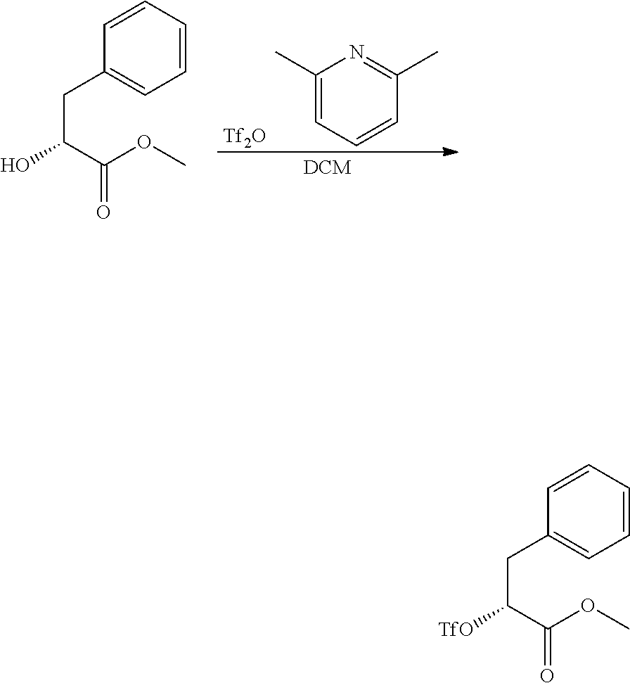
[Tf2O].C1(C)=CC=CC(C)=N1.COC(=O)C(CC1=CC=CC=C1)O.O(C(=O)C([TfO])CC1=CC=CC=C1)C
